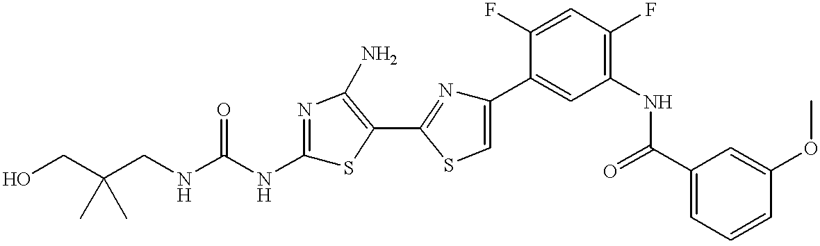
C(CNC(NC1=NC(N)=C(C2=NC(C3=CC(NC(C4=CC=CC(OC)=C4)=O)=C(F)C=C3F)=CS2)S1)=O)(CO)(C)C
